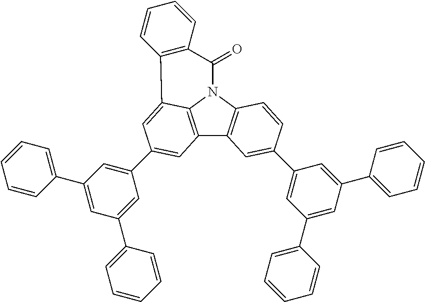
C12=C3N(C4=C1C=C(C1=CC(C5=CC=CC=C5)=CC(C5=CC=CC=C5)=C1)C=C4)C(=O)C1=C(C3=CC(C3=CC(C4=CC=CC=C4)=CC(C4=CC=CC=C4)=C3)=C2)C=CC=C1
